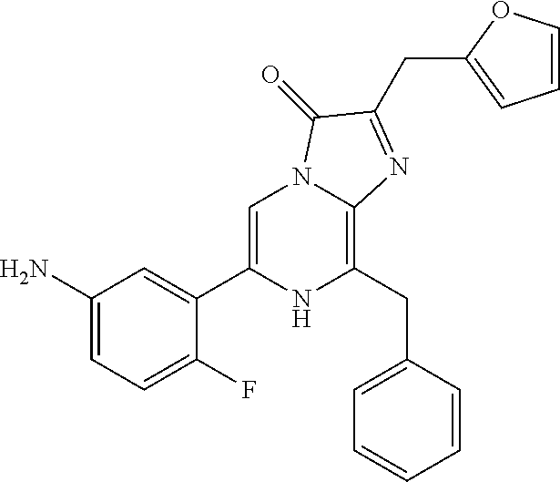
C1(N)=CC=C(F)C(C2=CN3C(=C(CC4=CC=CC=C4)N2)N=C(CC2=CC=CO2)C3=O)=C1
